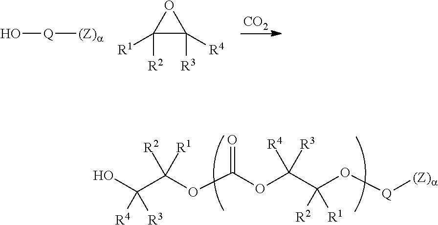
O[Q][(Z)a].C1([R2])([R1])C([R3])([R4])O1.[CO2].OC(C(OC(OC(C(O[Q][(Z)a])([R2])[R1])([R4])[R3])=O)([R2])[R1])([R4])[R3]
